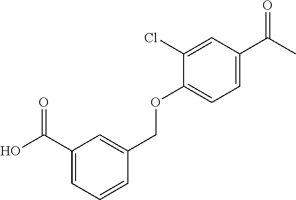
C1(C(O)=O)=CC=CC(COC2=CC=C(C(C)=O)C=C2Cl)=C1
